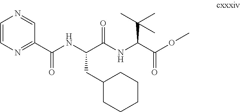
N(C(C(NC(C(OC)=O)C(C)(C)C)=O)CC1CCCCC1)C(C1=NC=CN=C1)=O
